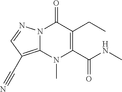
N12C(=C(C#N)C=N1)N(C)C(C(=O)NC)=C(CC)C2=O
